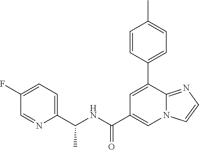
C1(C(NC(C2=CC=C(F)C=N2)C)=O)=CN2C(=NC=C2)C(C2=CC=C(C)C=C2)=C1
